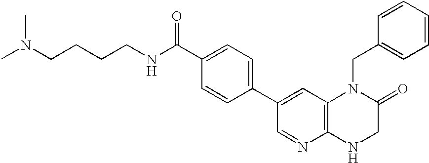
C(CCNC(C1=CC=C(C2=CC3=C(N=C2)NCC(=O)N3CC2=CC=CC=C2)C=C1)=O)CN(C)C
